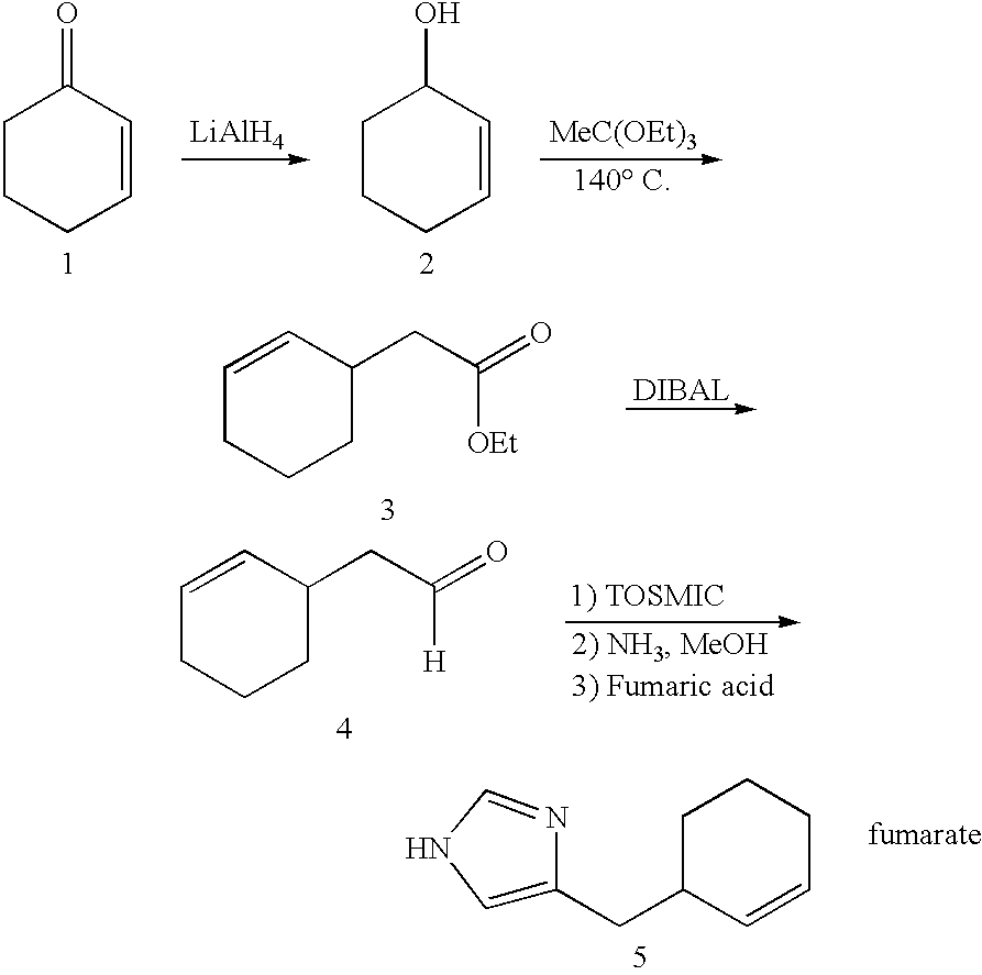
C1CCC=CC1=O.C1CCC=CC1O.[LiAlH4].C1=CC(CC(=O)[OEt])CCC1.C1=CC(CC(=O)[H])CCC1.C1C(CC2=CNC=N2)C=CCC1
